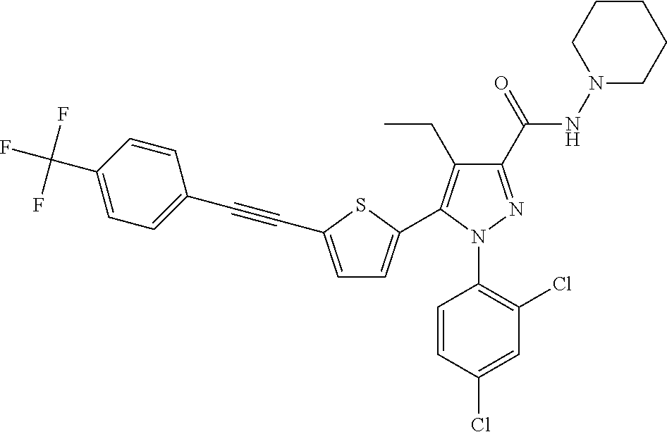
C1=C(C#CC2=CC=C(C(F)(F)F)C=C2)SC(C2=C(CC)C(C(NN3CCCCC3)=O)=NN2C2=C(Cl)C=C(Cl)C=C2)=C1
